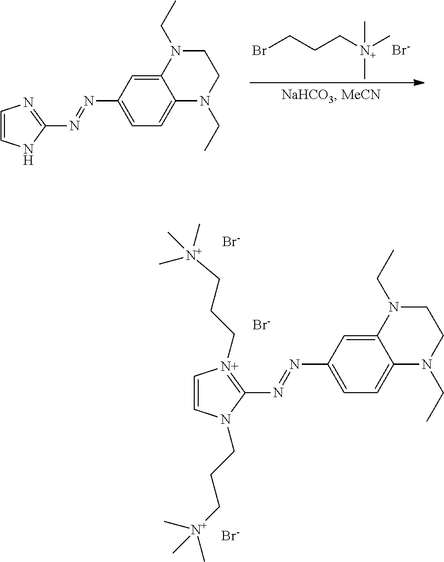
C1=CNC(N=NC2=CC=C3C(=C2)N(CC)CCN3CC)=N1.BrCCC[N+](C)(C)C.[Br-].C1=CN(CCC[N+](C)(C)C)C(N=NC2=CC=C3C(=C2)N(CC)CCN3CC)=[N+]1CCC[N+](C)(C)C.[Br-].[Br-].[Br-]
